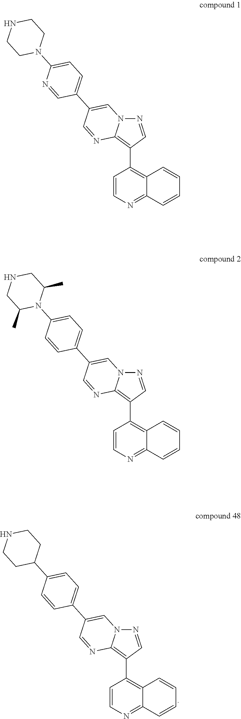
N1=CC(C2=C3C(=NC=C2)C=CC=C3)=C2N1C=C(C1=CC=C(C3CCNCC3)C=C1)C=N2.N1=CC(C2=C3C(=NC=C2)C=CC=C3)=C2N1C=C(C1=CC=C(N3CCNCC3)N=C1)C=N2.N1=CC(C2=C3C(=NC=C2)C=CC=C3)=C2N1C=C(C1=CC=C(N3C(C)CNCC3C)C=C1)C=N2
